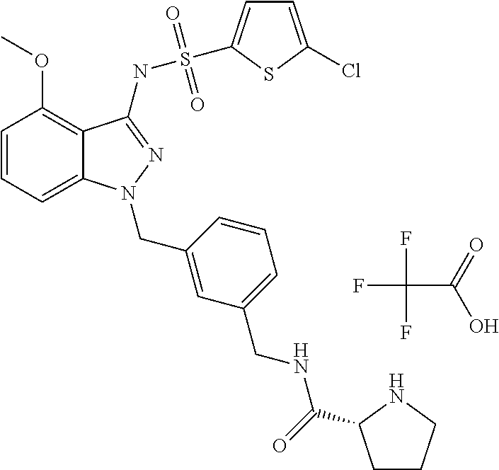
FC(F)(F)C(=O)O.C1=CC=C2C(=C1OC)C(NS(=O)(=O)C1=CC=C(Cl)S1)=NN2CC1=CC(CNC(=O)C2CCCN2)=CC=C1
